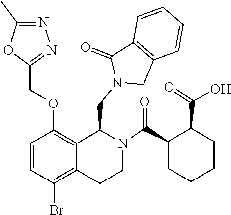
C12=C(C=CC=C1)CN(CC1C3=C(OCC4=NN=C(C)O4)C=CC(Br)=C3CCN1C(C1CCCCC1C(=O)O)=O)C2=O
